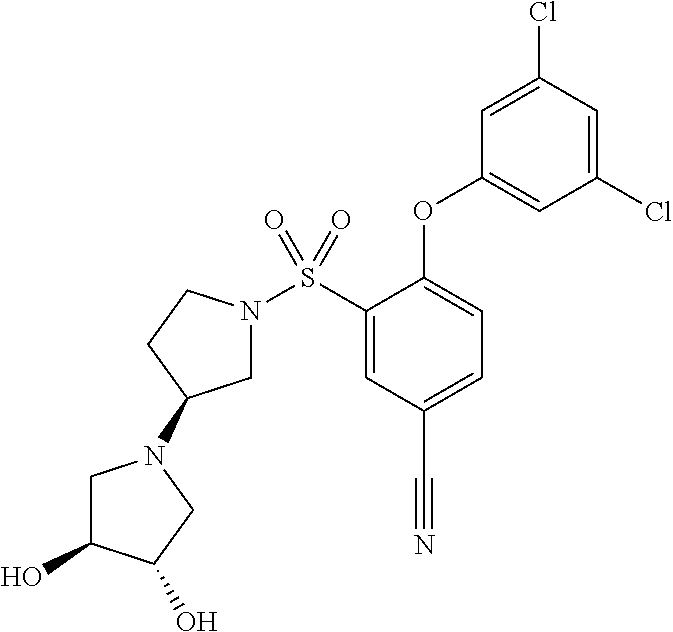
N1(S(C2=CC(C#N)=CC=C2OC2=CC(Cl)=CC(Cl)=C2)(=O)=O)CC(N2CC(O)C(O)C2)CC1
